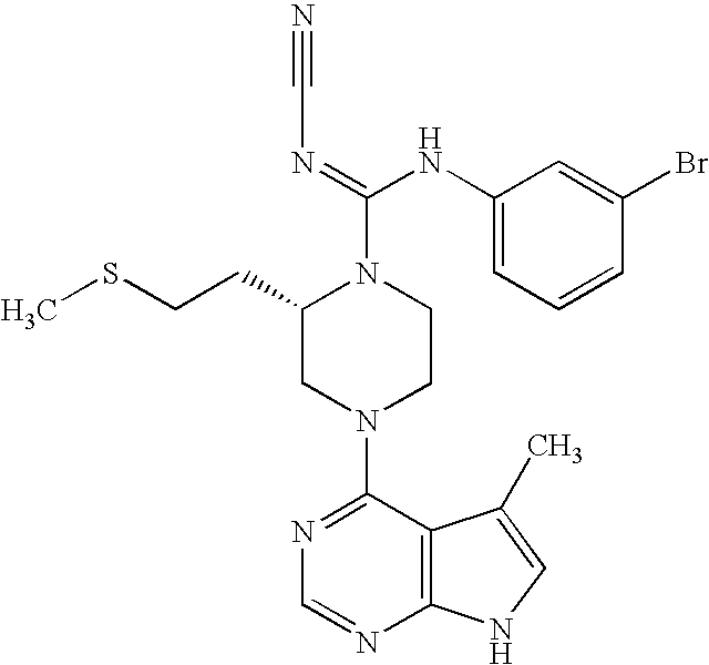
C1(N2CCN(C(=NC#N)NC3=CC=CC(Br)=C3)C(CCSC)C2)=NC=NC2=C1C(C)=CN2
